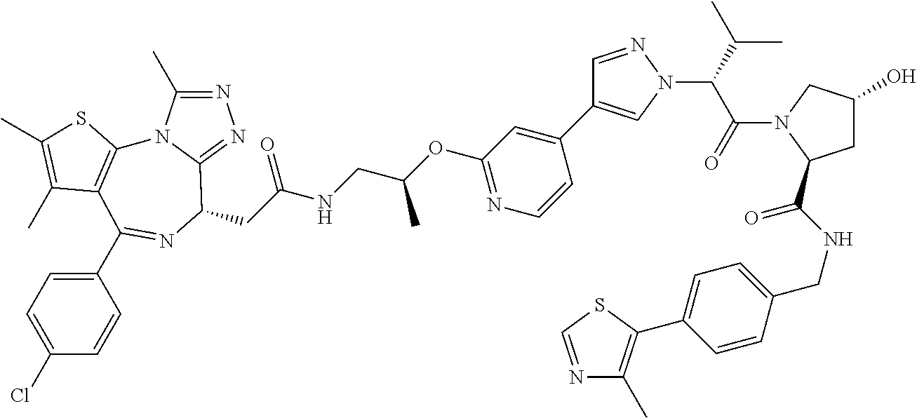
N1=C(C)N2C(=N1)C(CC(NCC(OC1=NC=CC(C3=CN(C(C(N4C(C(NCC5=CC=C(C6=C(C)N=CS6)C=C5)=O)CC(O)C4)=O)C(C)C)N=C3)=C1)C)=O)N=C(C1=CC=C(Cl)C=C1)C1=C2SC(C)=C1C
